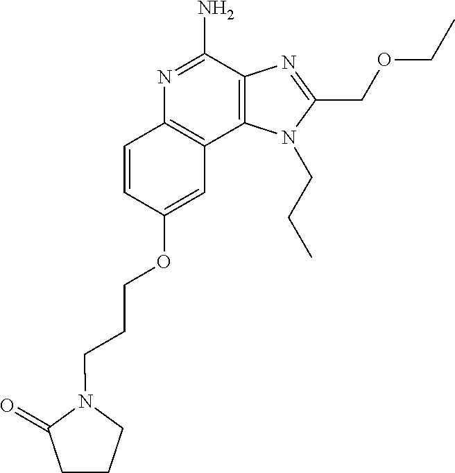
N1=C(N)C2=C(C3=C1C=CC(OCCCN1C(=O)CCC1)=C3)N(CCC)C(COCC)=N2
